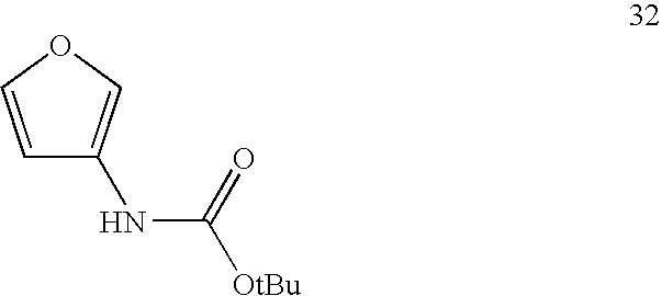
C1=COC=C1NC(=O)[OtBu]
